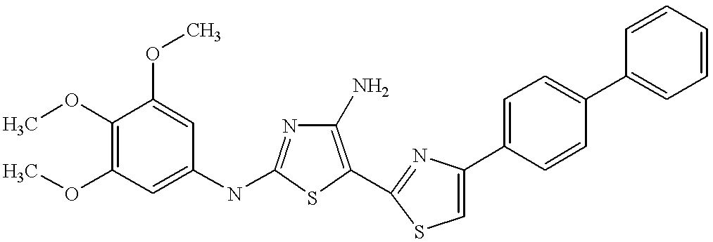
COC1=C(OC)C=C(NC2=NC(N)=C(C3=NC(C4=CC=C(C5=CC=CC=C5)C=C4)=CS3)S2)C=C1OC
